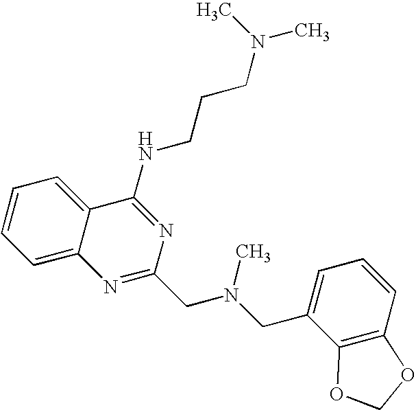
C12=CC=CC=C1C(NCCCN(C)C)=NC(CN(CC1=CC=CC3=C1OCO3)C)=N2
